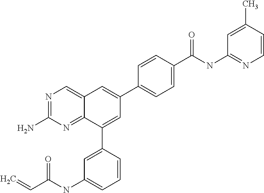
C(NC1=CC=CC(C2=CC(C3=CC=C(C(NC4=NC=CC(C)=C4)=O)C=C3)=CC3=CN=C(N)N=C23)=C1)(C=C)=O
